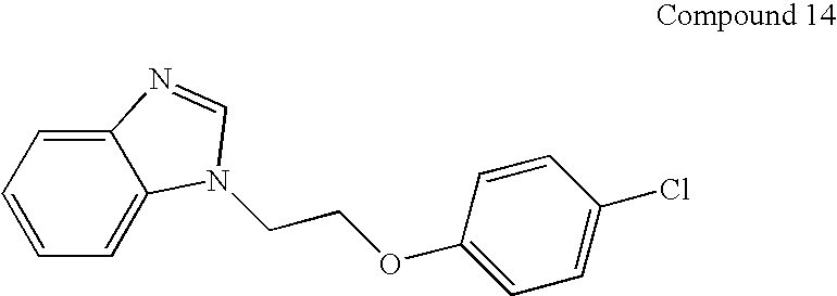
C1=CC=C2C(=C1)N=CN2CCOC1=CC=C(Cl)C=C1
